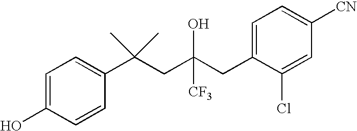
C1=CC(C(CC(CC2=CC=C([CN])C=C2Cl)([CF3])O)(C)C)=CC=C1O
